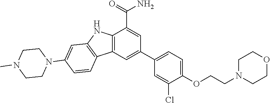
C12=C(C=C(C3=CC=C(OCCN4CCOCC4)C(Cl)=C3)C=C1C(=O)N)C1=C(N2)C=C(N2CCN(C)CC2)C=C1
